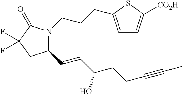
C(CC#CC)C(O)C=CC1N(CCCC2=CC=C([CO2H])S2)C(=O)C(F)(F)C1
